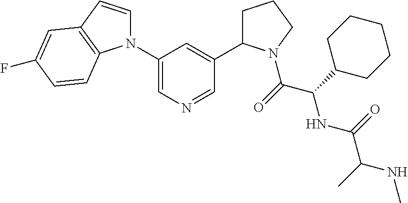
N1(C2=CN=CC(C3CCCN3C(=O)C(NC(C(C)NC)=O)C3CCCCC3)=C2)C=CC2=C1C=CC(F)=C2
